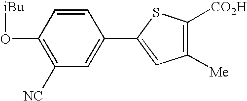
C1(O[iBu])=C([NC])C=C(C2=CC([Me])=C([CO2H])S2)C=C1
